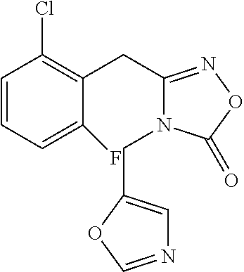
C1=CC=C(F)C(CC2=NOC(=O)N2CC2=CN=CO2)=C1Cl
